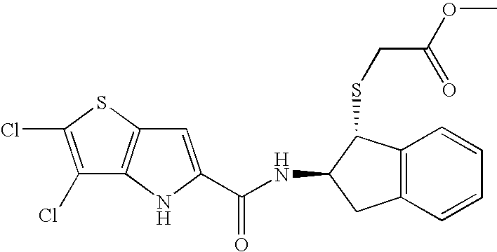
C12=C(C=CC=C1)CC(NC(=O)C1=CC3=C(N1)C(Cl)=C(Cl)S3)C2SCC(OC)=O
